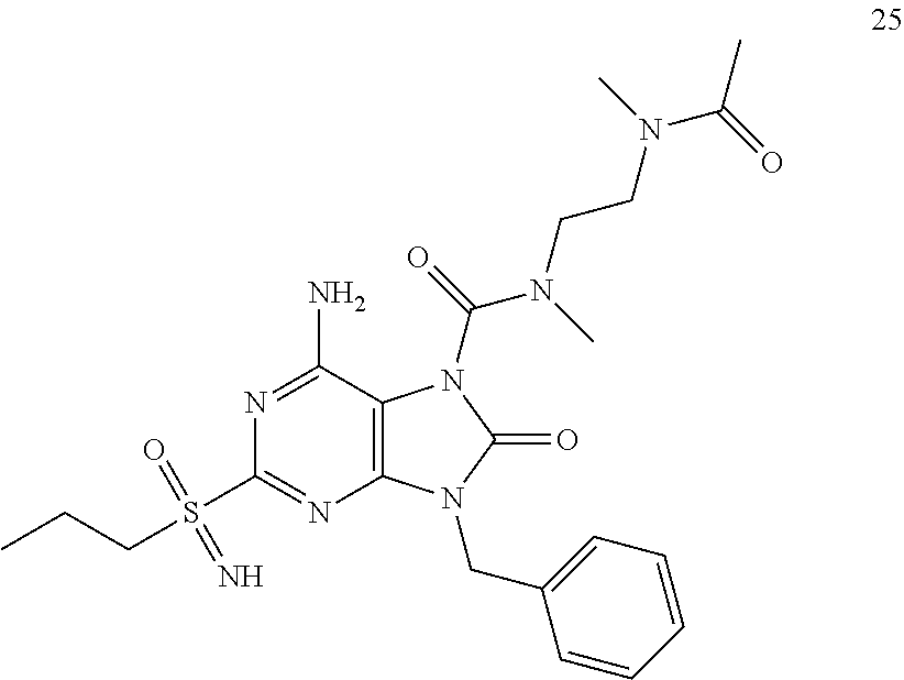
N1=C(N)C2=C(N=C1S(CCC)(=O)=N)N(CC1=CC=CC=C1)C(=O)N2C(=O)N(C)CCN(C(C)=O)C
